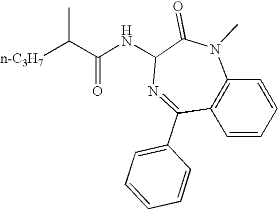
C1=CC2=C(C=C1)N(C)C(=O)C(NC(C([n-C3H7])C)=O)N=C2C1=CC=CC=C1
